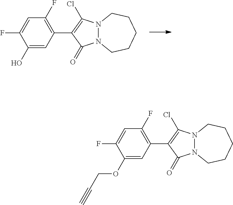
C1(O)=CC(C2=C(Cl)N3N(C2=O)CCCCC3)=C(F)C=C1F.C1(OCC#C)=CC(C2=C(Cl)N3N(C2=O)CCCCC3)=C(F)C=C1F
